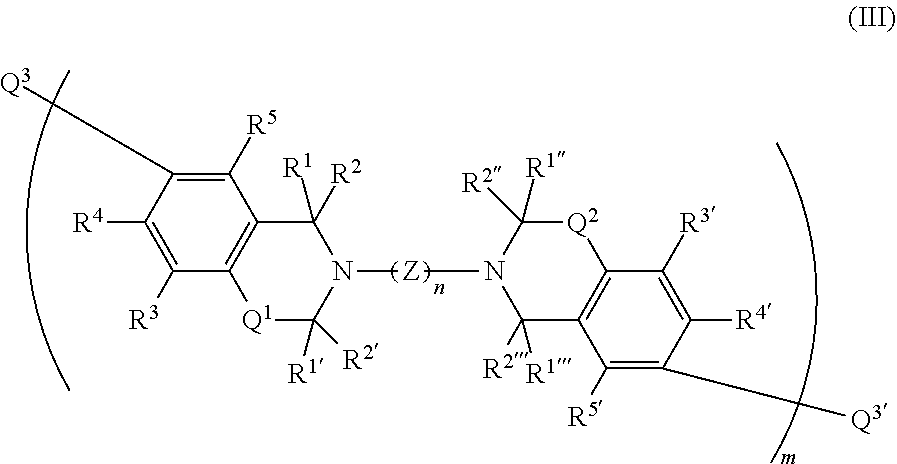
C1([R3])=C([R4])C([Q3])=C([R5])C2=C1[Q1]C([R1])([R2])N([Z]N1C([R1])([R2])C3=C([Q2]C1([R2])[R1])C([R3])=C([R4])C([Q3])=C3[R5])C2([R1])[R2]
